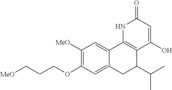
C12=CC(OCCC[MeO])=C([MeO])C=C1C1=C(C(C(C)C)C2)C(O)=CC(=O)N1
